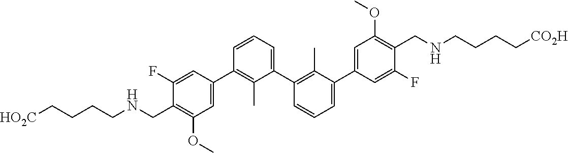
C1(C2=CC(OC)=C(CNCCCC[HO2C])C(F)=C2)=C(C)C(C2=C(C)C(C3=CC(OC)=C(CNCCCC[CO2H])C(F)=C3)=CC=C2)=CC=C1
